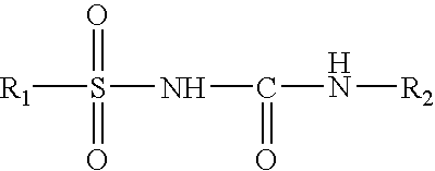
[R1]S(=O)(=O)NC(=O)N[R2]
